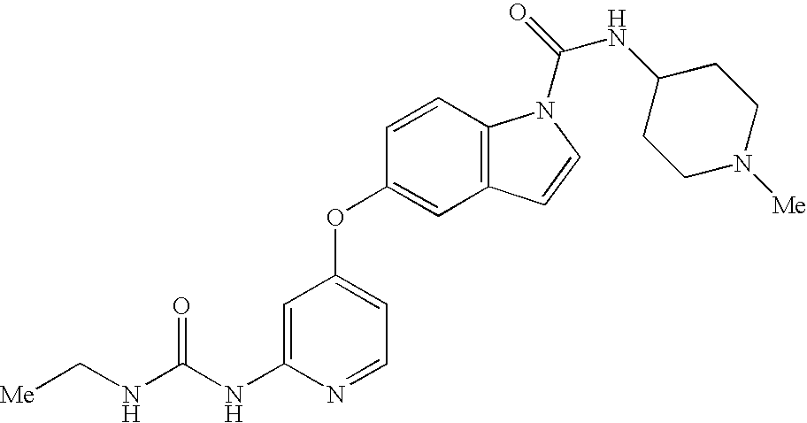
C(NC1=CC(OC2=CC3=C(C=C2)N(C(NC2CCN([Me])CC2)=O)C=C3)=CC=N1)(NC[Me])=O
